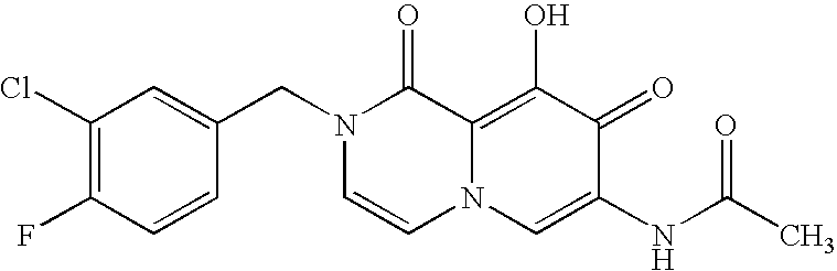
C1(Cl)=C(F)C=CC(CN2C=CN3C(=C(O)C(=O)C(NC(C)=O)=C3)C2=O)=C1
